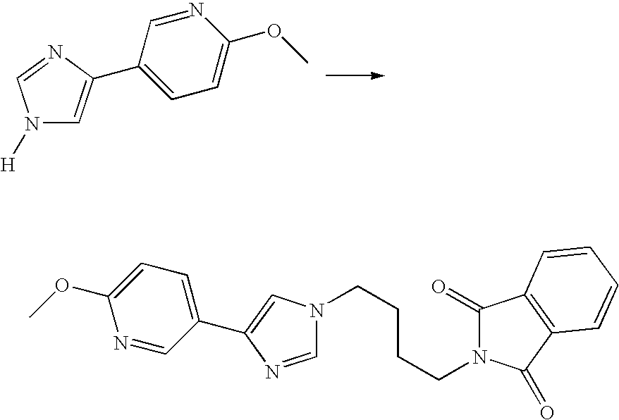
N1([H])C=C(C2=CC=C(OC)N=C2)N=C1.C1=NC(C2=CC=C(OC)N=C2)=CN1CCCCN1C(=O)C2=C(C1=O)C=CC=C2
